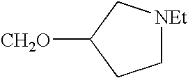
C1[NEt]CC([CH2O])C1
